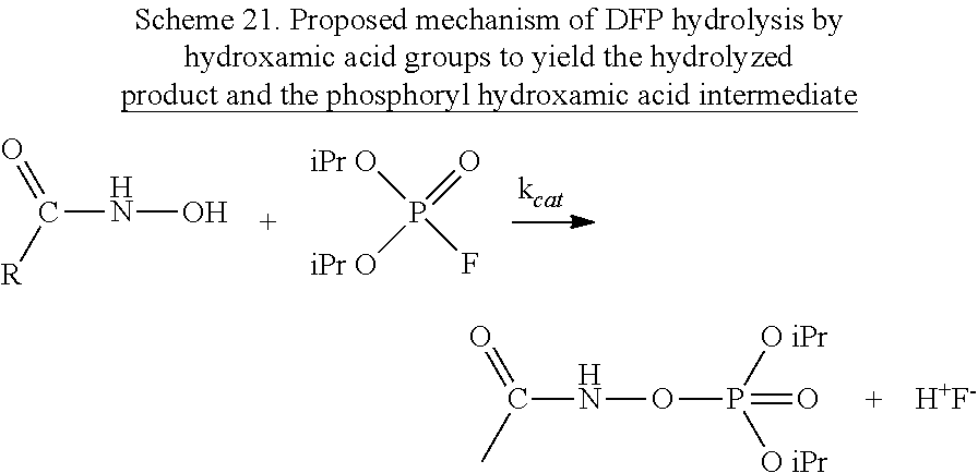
C(NOP(=O)([O iPr])[O iPr])(C)=O.[H+F-].C(NO)([R])=O.P([iPr O])(=O)([iPr O])F
